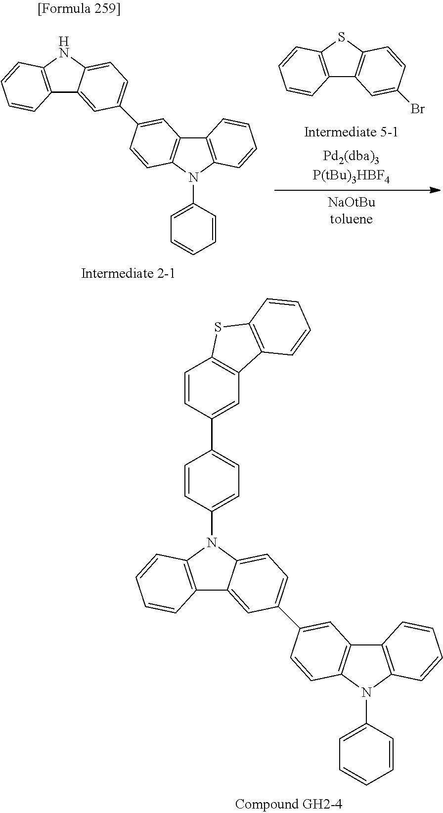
C12=CC(C3=CC4=C(N(C5=CC=CC=C5)C5=C4C=CC=C5)C=C3)=CC=C1N(C1=CC=C(C3=CC4=C(SC5=C4C=CC=C5)C=C3)C=C1)C1=C2C=CC=C1.C12=C(SC3=C1C=CC=C3)C=CC(Br)=C2.C12=CC(C3=CC4=C(N(C5=CC=CC=C5)C5=C4C=CC=C5)C=C3)=CC=C1NC1=C2C=CC=C1
